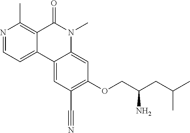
N1=CC=C2C(=C1C)C(=O)N(C)C1=CC(OCC(CC(C)C)N)=C(C#N)C=C21
